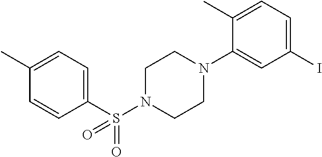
IC1=CC=C(C)C(N2CCN(S(C3=CC=C(C)C=C3)(=O)=O)CC2)=C1
